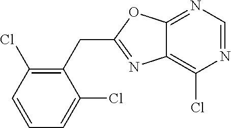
C12=C(Cl)N=CN=C1OC(CC1=C(Cl)C=CC=C1Cl)=N2
